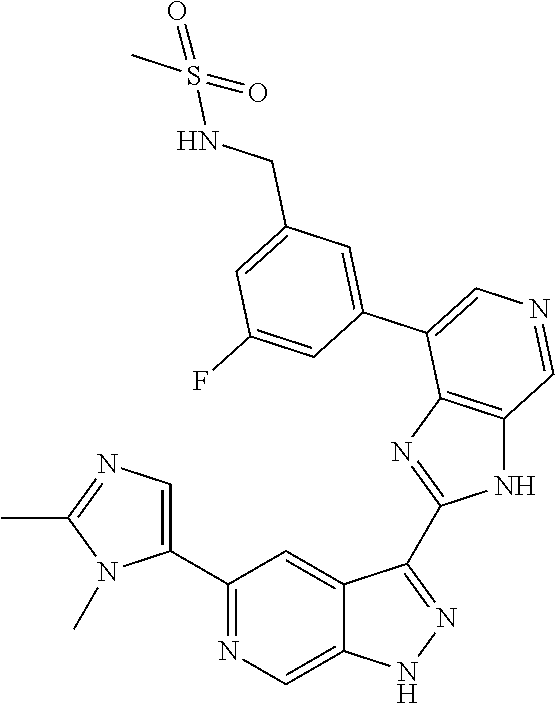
C1(C2=CN=C(C)N2C)=NC=C2C(=C1)C(C1=NC3=C(N1)C=NC=C3C1=CC(CNS(C)(=O)=O)=CC(F)=C1)=NN2
